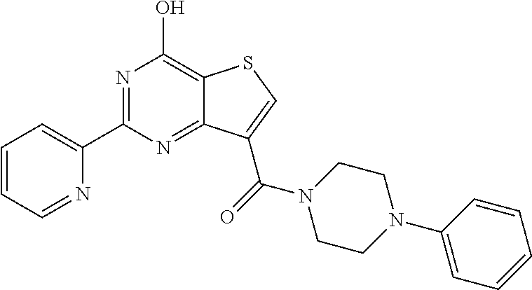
N1=C(C2=CC=CC=N2)N=C2C(=C1O)SC=C2C(=O)N1CCN(C2=CC=CC=C2)CC1
